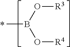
CB(O[R4])O[R3]
